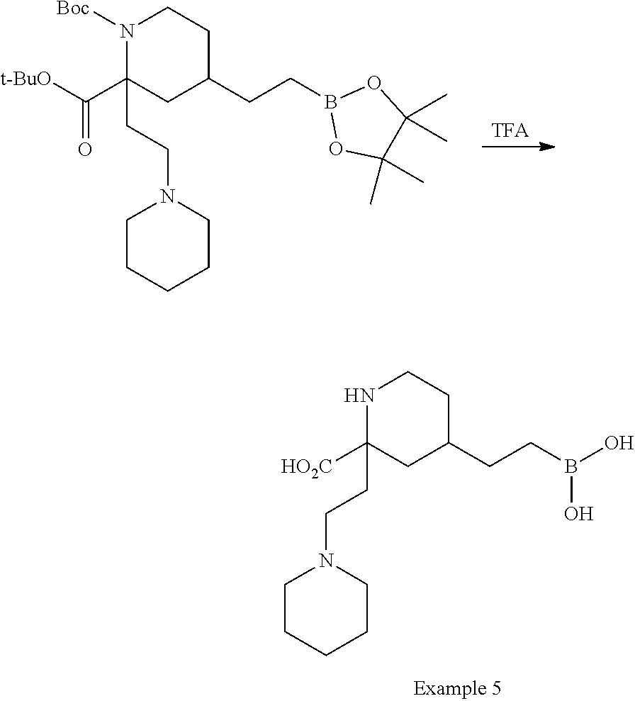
[TFA].C1(C([t-BuO])=O)(CCN2CCCCC2)CC(CCB2OC(C)(C)C(C)(C)O2)CCN1[Boc].C1([HO2C])(CCN2CCCCC2)CC(CCB(O)O)CCN1
